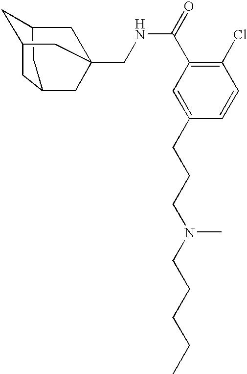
C1C2CC3CC1CC(CNC(C1=C(Cl)C=CC(CCCN(CCCCC)C)=C1)=O)(C2)C3
